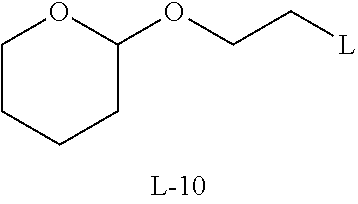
C1CCCC(OCC[L])O1
